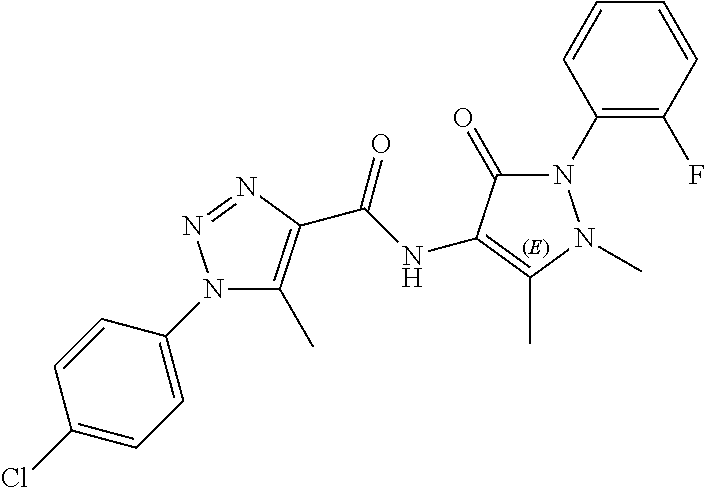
N1(C2=CC=C(Cl)C=C2)C(C)=C(C(NC2=C(C)N(C)N(C3=C(F)C=CC=C3)C2=O)=O)N=N1
